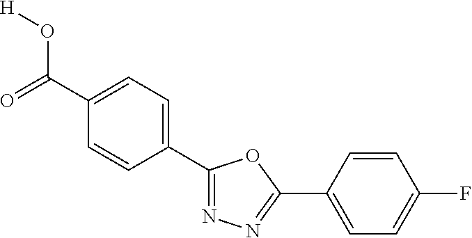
[H]OC(C1=CC=C(C2=NN=C(C3=CC=C(F)C=C3)O2)C=C1)=O
